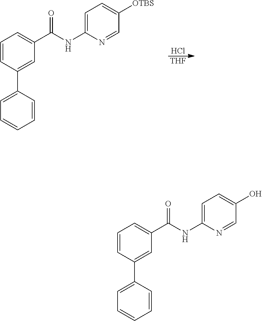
Cl.[THF].C1=C([OTBS])C=NC(NC(C2=CC=CC(C3=CC=CC=C3)=C2)=O)=C1.C1=C(O)C=NC(NC(C2=CC=CC(C3=CC=CC=C3)=C2)=O)=C1
